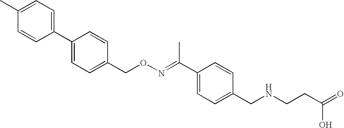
C1=CC(CON=C(C2=CC=C(CNCCC(=O)O)C=C2)C)=CC=C1C1=CC=C(C)C=C1
